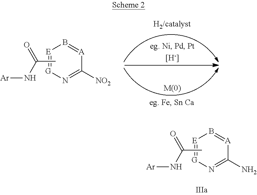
N1=C([NO2])[A]=B[E]=[G]1.CC(N[Ar])=O.N1=C(N)[A]=B[E]=[G]1.CC(N[Ar])=O
